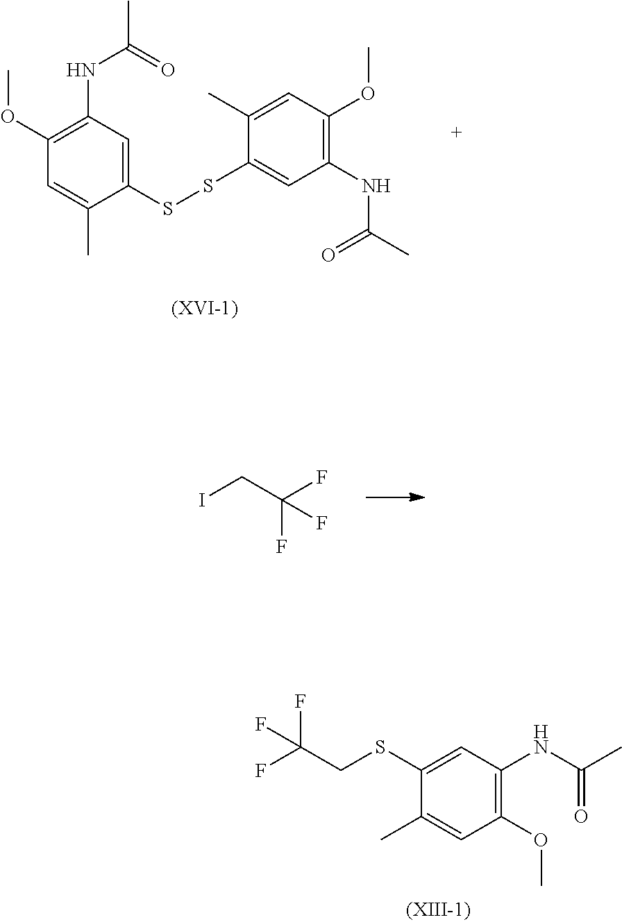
C1(SSC2=CC(NC(C)=O)=C(OC)C=C2C)=CC(NC(C)=O)=C(OC)C=C1C.ICC(F)(F)F.C1(OC)=C(NC(C)=O)C=C(SCC(F)(F)F)C(C)=C1
